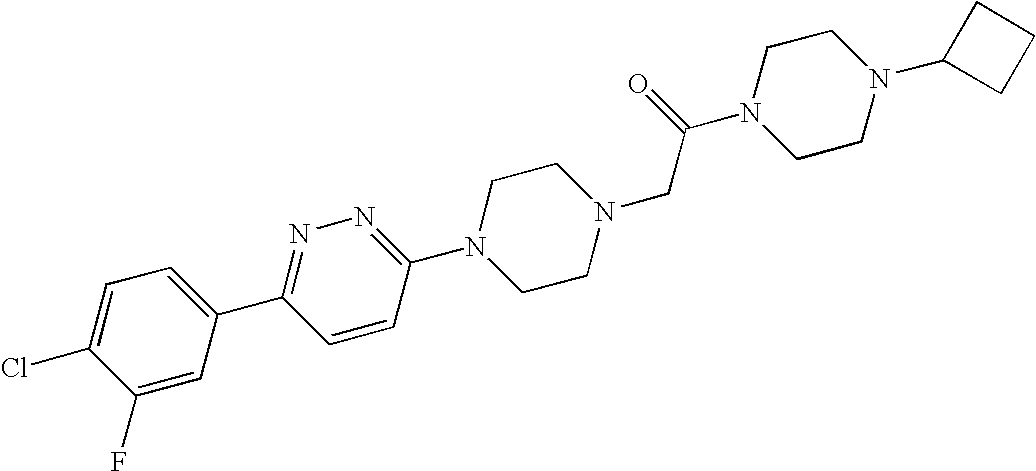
N1=C(C2=CC=C(Cl)C(F)=C2)C=CC(N2CCN(CC(N3CCN(C4CCC4)CC3)=O)CC2)=N1
